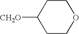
[CH2O]C1CCOCC1
